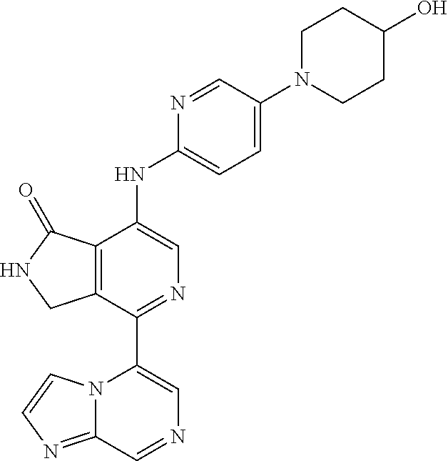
C12=C(C(=O)NC1)C(NC1=CC=C(N3CCC(O)CC3)C=N1)=CN=C2C1=CN=CC2=NC=CN12
